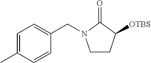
C1=C(C)C=CC(CN2CCC([OTBS])C2=O)=C1
